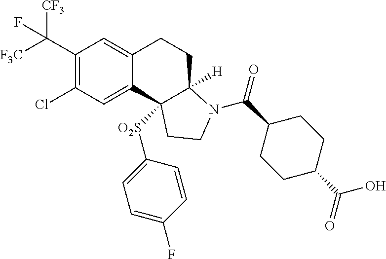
C1(C([F3C])([CF3])F)=C(Cl)C=C2C(=C1)CCC1([H])C2([O2S]C2=CC=C(F)C=C2)CCN1C(C1CCC(C(O)=O)CC1)=O
